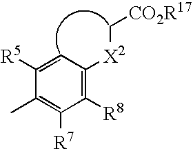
C1([R5])=CC([X2]C[CO2R17])=C([R8])C([R7])=C1C
